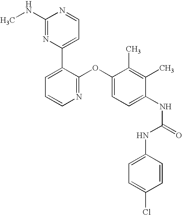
C1(NC)=NC(C2=CC=CN=C2OC2=CC=C(NC(=O)NC3=CC=C(Cl)C=C3)C(C)=C2C)=CC=N1
